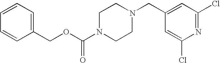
C(OC(N1CCN(CC2=CC(Cl)=NC(Cl)=C2)CC1)=O)C1=CC=CC=C1
